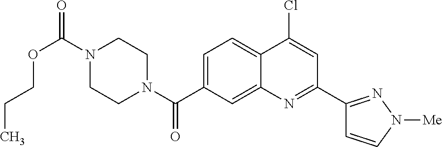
N1(C(OCCC)=O)CCN(C(=O)C2=CC=C3C(=C2)N=C(C2=NN([Me])C=C2)C=C3Cl)CC1
